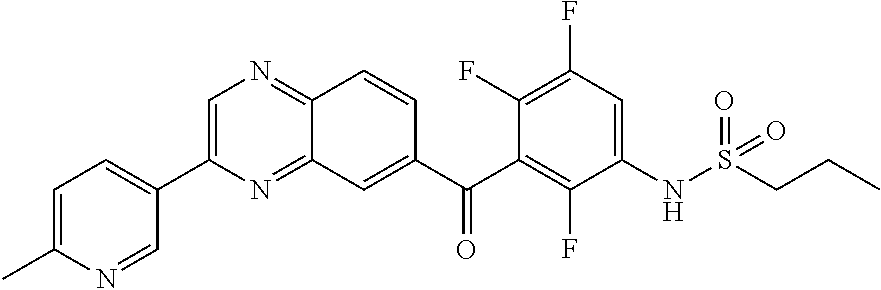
C1=C(C2=CC=C(C)N=C2)N=C2C(=N1)C=CC(C(C1=C(F)C(NS(CCC)(=O)=O)=CC(F)=C1F)=O)=C2
